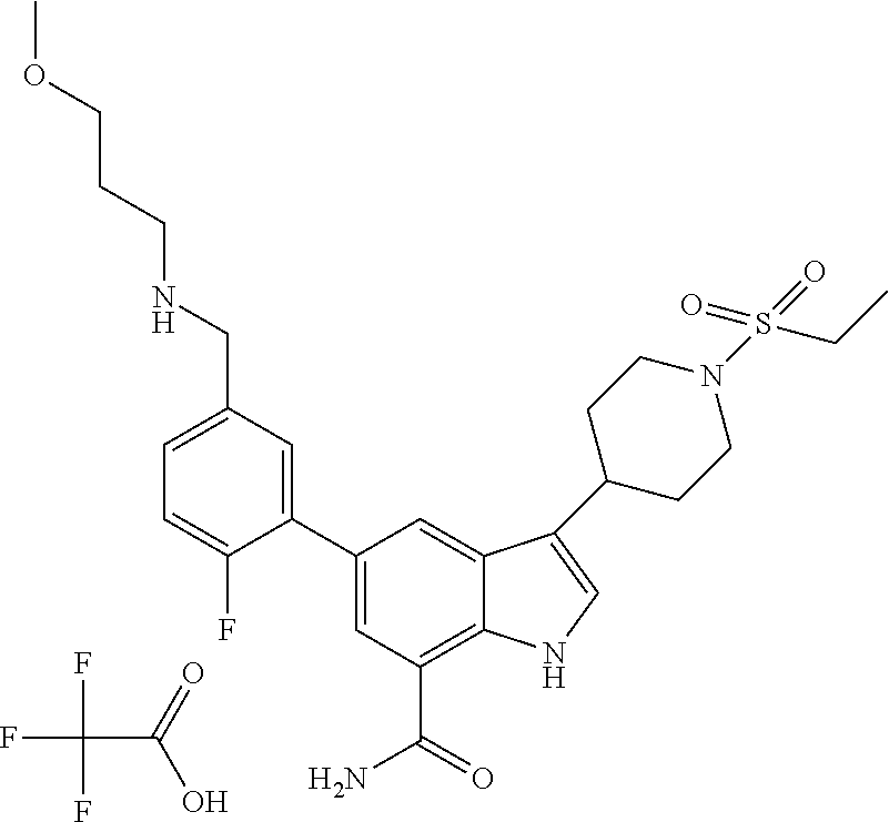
FC(C(=O)O)(F)F.C1=C(CNCCCOC)C=C(C2=CC(C(=O)N)=C3C(=C2)C(C2CCN(S(=O)(=O)CC)CC2)=CN3)C(F)=C1
